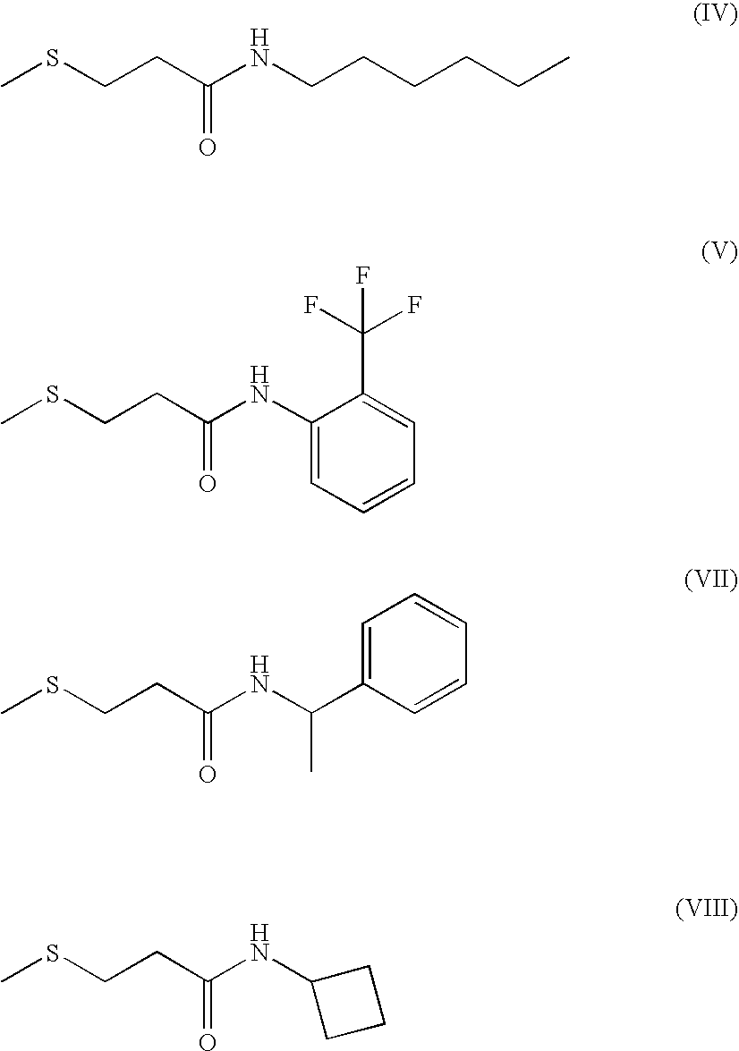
CSCCC(NCCCCCC)=O.CSCCC(NC1=CC=CC=C1C(F)(F)F)=O.CSCCC(NC(C1=CC=CC=C1)C)=O.CSCCC(NC1CCC1)=O
